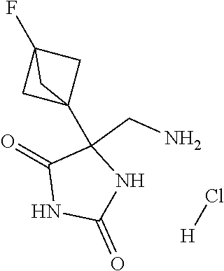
C1(=O)NC(C23CC(F)(C2)C3)(CN)C(=O)N1.[H]Cl
